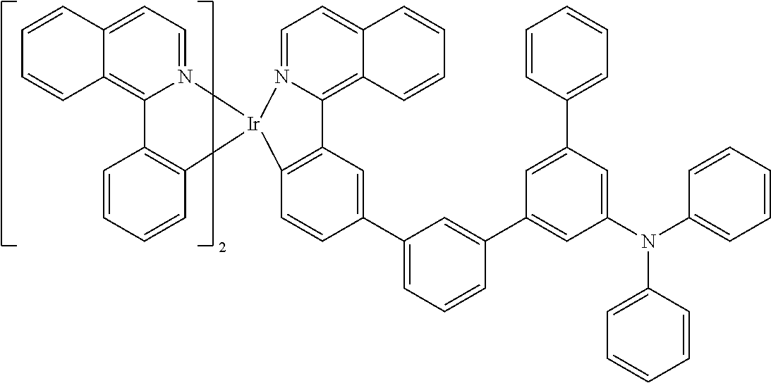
C12=C3C(=CC=N1[Ir]1(C4=C2C=C(C2=CC=CC(C5=CC(N(C6=CC=CC=C6)C6=CC=CC=C6)=CC(C6=CC=CC=C6)=C5)=C2)C=C4)N2=CC=C4C(=C2C2=C1C=CC=C2)C=CC=C4)C=CC=C3
